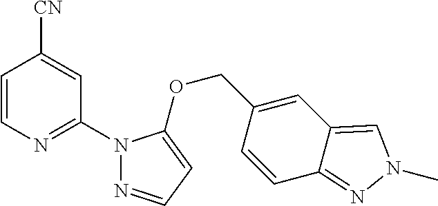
C1=CN=C(N2N=CC=C2OCC2=CC3=CN(C)N=C3C=C2)C=C1[CN]
